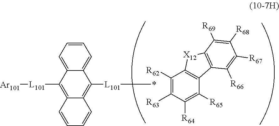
C1([R62])=C([R63])C([R64])=C([R65])C2=C1[X12]C1=C2C([R66])=C([R67])C([R68])=C1[R69].C1=CC=C2C(=C1)C([L101]*)=C1C(=C2[L101][Ar101])C=CC=C1
